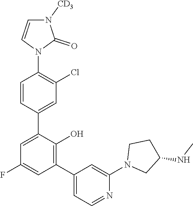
C1=CN(C2=C(Cl)C=C(C3=CC(F)=CC(C4=CC=NC(N5CC(NC)CC5)=C4)=C3O)C=C2)C(=O)N1[CD3]
